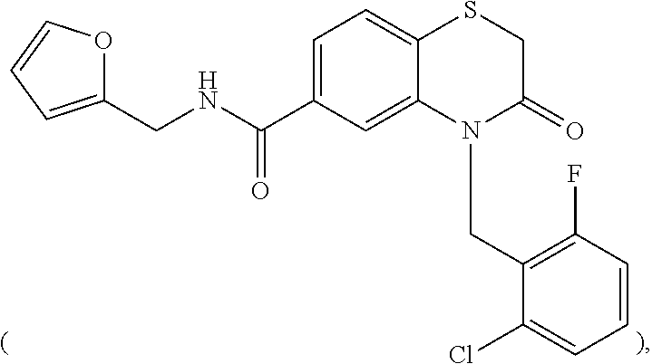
C1(CNC(=O)C2=CC=C3C(=C2)N(CC2=C(F)C=CC=C2Cl)C(=O)CS3)=CC=CO1
